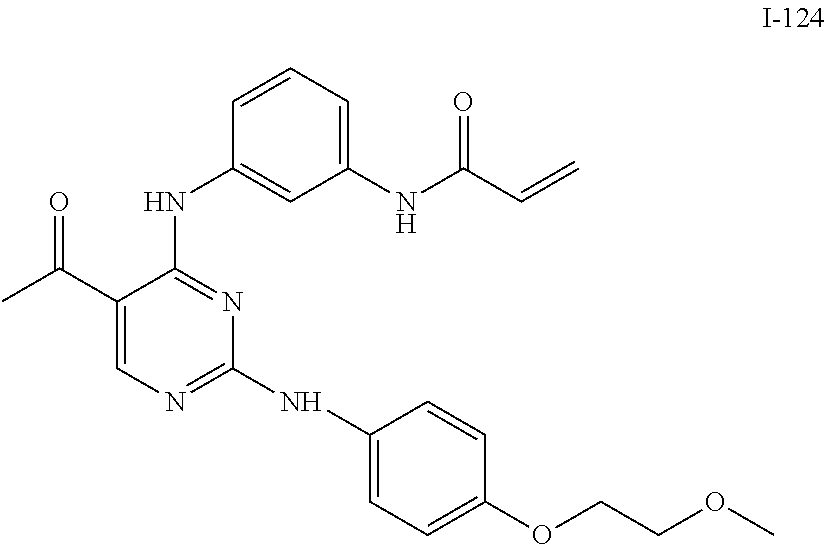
C1(C(C)=O)=CN=C(NC2=CC=C(OCCOC)C=C2)N=C1NC1=CC(NC(=O)C=C)=CC=C1
